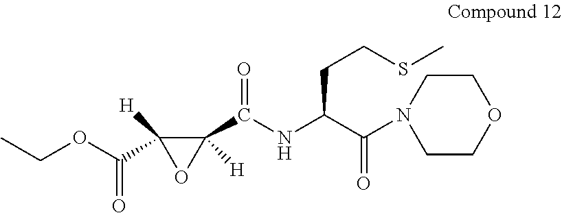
CCOC(C1([H])OC1(C(NC(C(=O)N1CCOCC1)CCSC)=O)[H])=O
